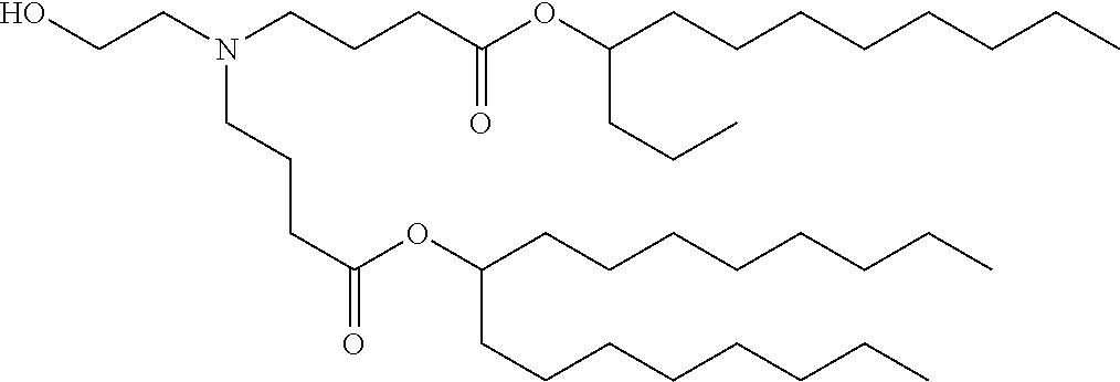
C(C(=O)OC(CCCCCCCC)CCCCCCCC)CCN(CCO)CCCC(=O)OC(CCC)CCCCCCCC
